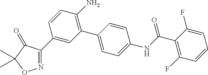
C1(N)=C(C2=CC=C(NC(C3=C(F)C=CC=C3F)=O)C=C2)C=C(C2=NOC(C)(C)C2=O)C=C1
